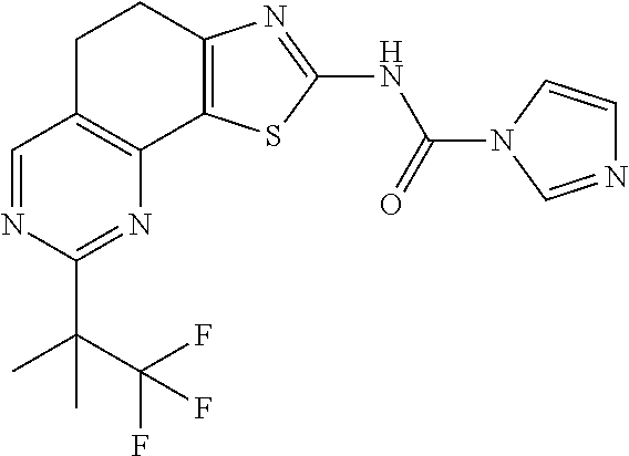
C1=NC(C(C)(C(F)(F)F)C)=NC2=C1CCC1=C2SC(NC(=O)N2C=CN=C2)=N1
